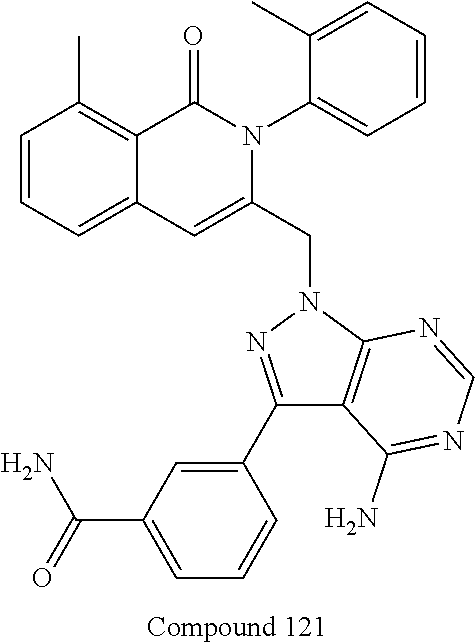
C1=CC=C2C(=C1C)C(=O)N(C1=CC=CC=C1C)C(CN1N=C(C3=CC(C(N)=O)=CC=C3)C3=C1N=CN=C3N)=C2
